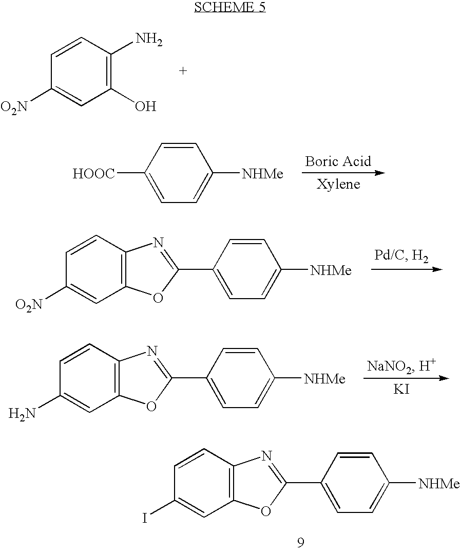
C1=CC(N)=C(O)C=C1[O2N].[HOOC]C1=CC=C([NHMe])C=C1.C1=CC2=C(C=C1[O2N])OC(C1=CC=C([NHMe])C=C1)=N2.C1=CC2=C(C=C1N)OC(C1=CC=C([NHMe])C=C1)=N2.[KI].C1=CC2=C(C=C1I)OC(C1=CC=C([NHMe])C=C1)=N2
